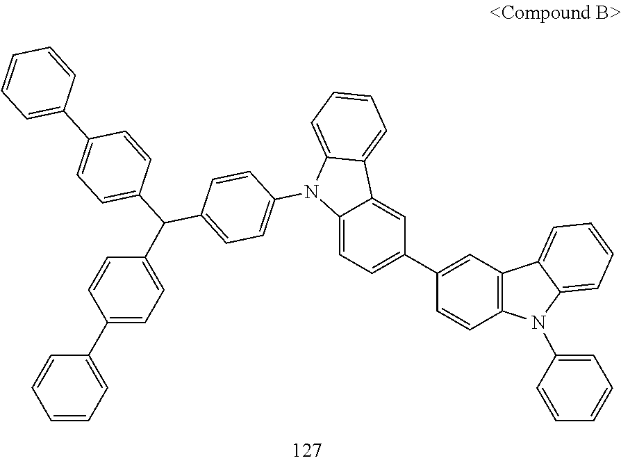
C12=CC=C(C3=CC4=C(C=C3)N(C3=CC=CC=C3)C3=CC=CC=C43)C=C1C1=CC=CC=C1N2C1=CC=C(C(C2=CC=C(C3=CC=CC=C3)C=C2)C2=CC=C(C3=CC=CC=C3)C=C2)C=C1
